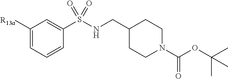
C1([R13a])=CC=CC(S(NCC2CCN(C(OC(C)(C)C)=O)CC2)(=O)=O)=C1
